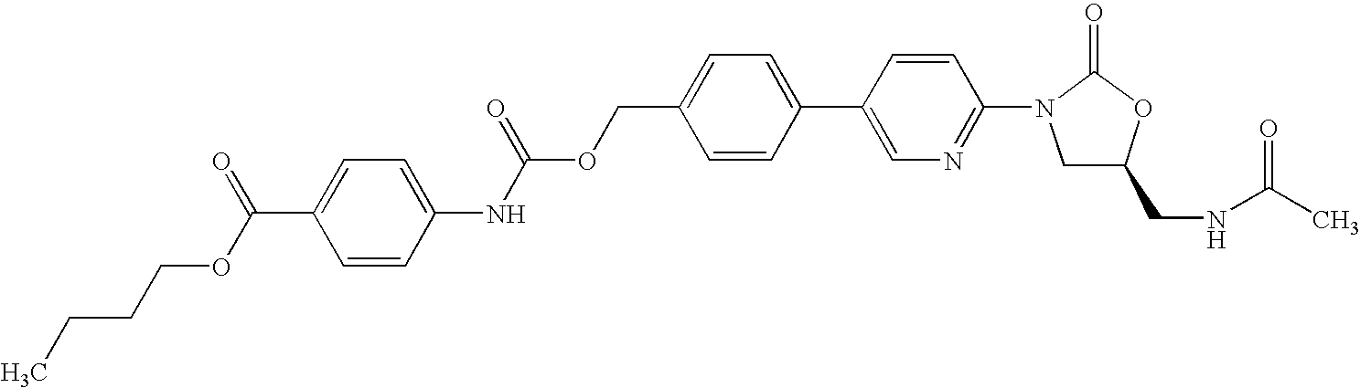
C1(COC(NC2=CC=C(C(OCCCC)=O)C=C2)=O)=CC=C(C2=CN=C(N3C(=O)OC(CNC(C)=O)C3)C=C2)C=C1
